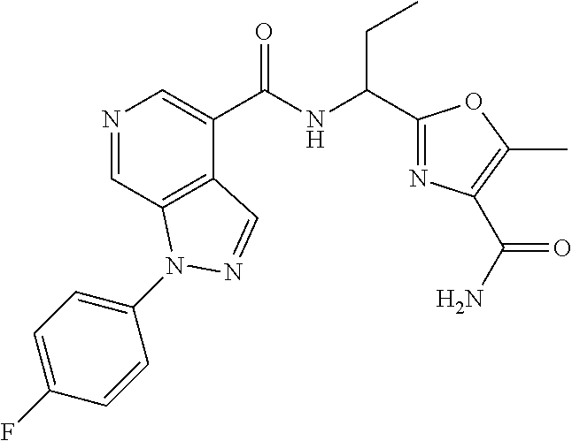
N1=CC2=C(C(C(NC(C3=NC(C(N)=O)=C(C)O3)CC)=O)=C1)C=NN2C1=CC=C(F)C=C1
